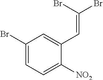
C1(Br)=CC=C([NO2])C(C=C(Br)Br)=C1
